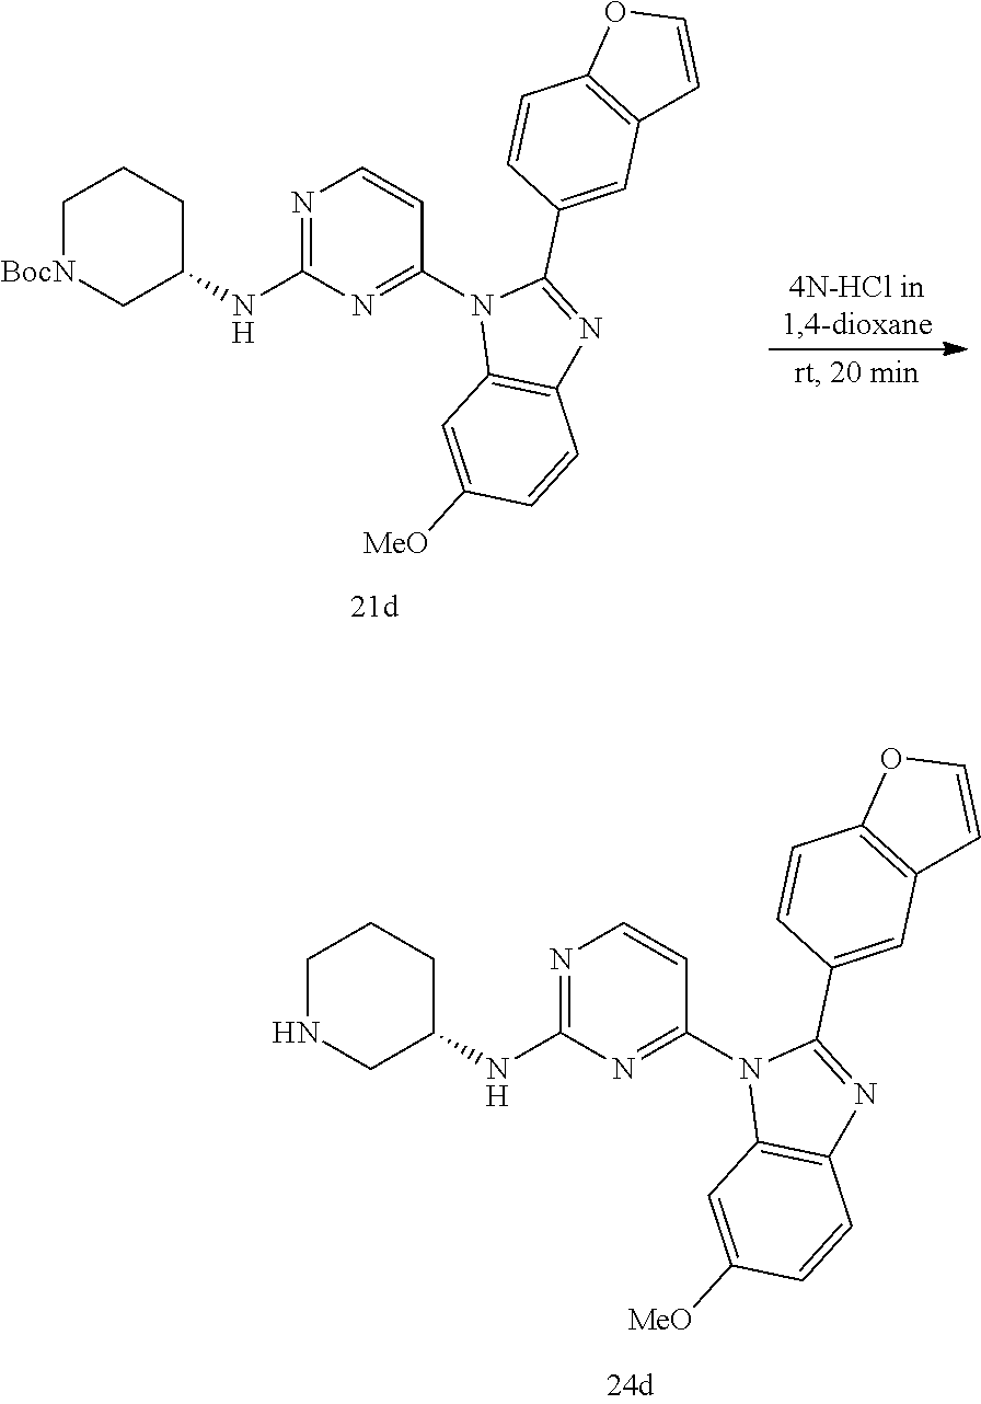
C1[BocN]CC(NC2=NC=CC(N3C4=C(N=C3C3=CC5=C(C=C3)OC=C5)C=CC([MeO])=C4)=N2)CC1.C1NCC(NC2=NC=CC(N3C4=C(N=C3C3=CC5=C(C=C3)OC=C5)C=CC([MeO])=C4)=N2)CC1
